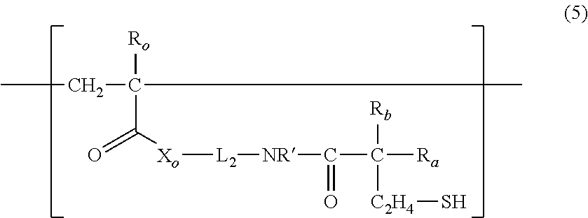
CCC([Ro])(C([Xo][L2][NR]C(C([Rb])([C2H4]S)[Ra])=O)=O)C
